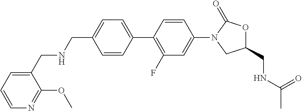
C1(CNCC2=CC=CN=C2OC)=CC=C(C2=C(F)C=C(N3CC(CNC(C)=O)OC3=O)C=C2)C=C1
